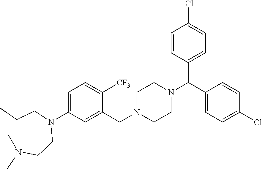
C1=C(N(CCC)CCN(C)C)C=C(CN2CCN(C(C3=CC=C(Cl)C=C3)C3=CC=C(Cl)C=C3)CC2)C([CF3])=C1
